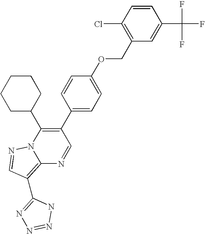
C12=C(C3=NN=NN3)C=NN1C(C1CCCCC1)=C(C1=CC=C(OCC3=C(Cl)C=CC(C(F)(F)F)=C3)C=C1)C=N2
